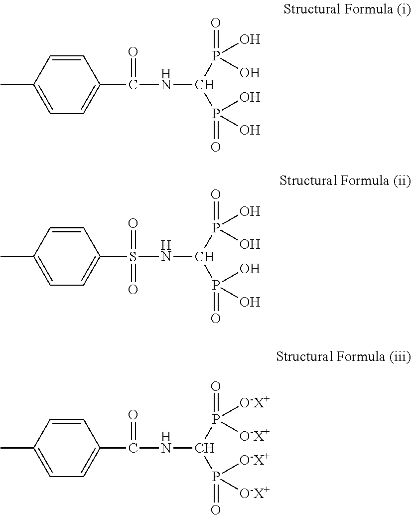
CC1=CC=C(C(NC(P(=O)(O)O)P(=O)(O)O)=O)C=C1.CC1=CC=C(S(NC(P(=O)(O)O)P(=O)(O)O)(=O)=O)C=C1.CC1=CC=C(C(NC(P(=O)([O-X+])[O-X+])P(=O)([O-X+])[O-X+])=O)C=C1
